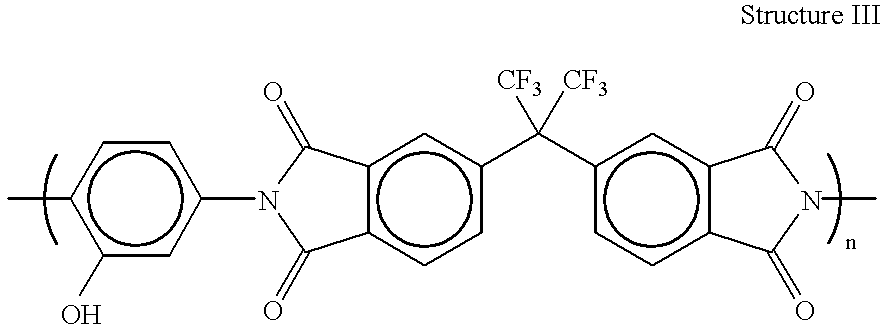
Cc1c(O)cc(N2C(=O)c3c(cc(C(c4ccc5c(c4)C(=O)N(C)C5=O)([CF3])[CF3])cc3)C2=O)cc1
